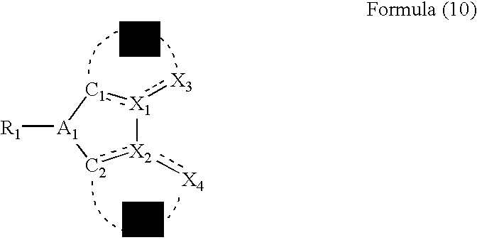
[X2]1(:[X4]):[C2][A1]([R1])[C1]:[X1]1:[X3].[Z1].[Z2]
